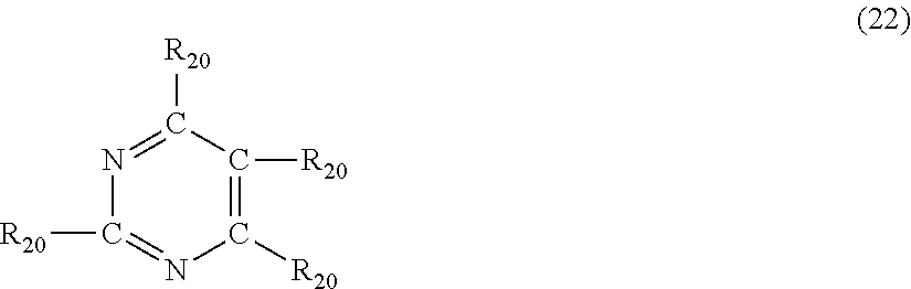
N1=C([R20])N=C([R20])C([R20])=C1[R20]
